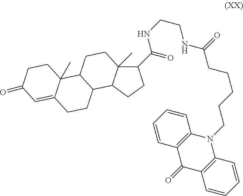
C1(C(=O)NCCNC(CCCCCN2C3=C(C(=O)C4=C2C=CC=C4)C=CC=C3)=O)C2(C)C(CC1)C1C(CC2)C2(C)C(=CC(=O)CC2)CC1
